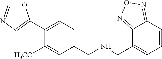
C1(C2=CN=CO2)=CC=C(CNCC2=CC=CC3=NON=C23)C=C1[H3CO]
